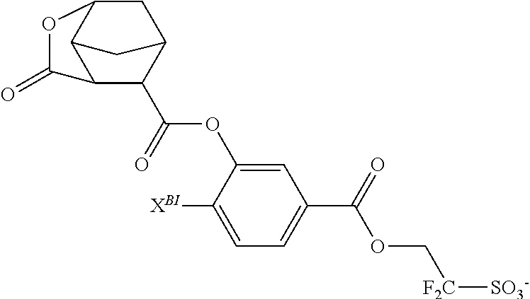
C1=C(OC(C2C3CC4C(C2C(=O)O4)C3)=O)C([XBI])=CC=C1C(OC[F2C][SO3-])=O
